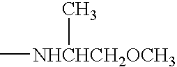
C[NHCHCH2OCH3]C
